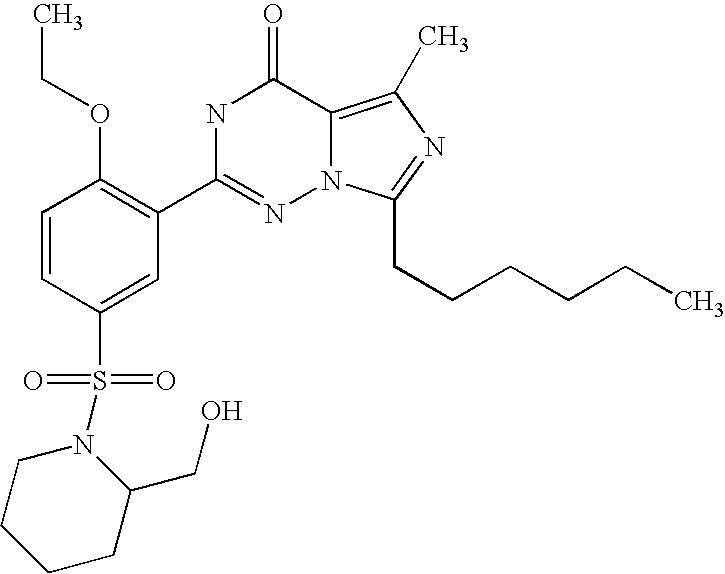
C1=CC(S(N2CCCCC2CO)(=O)=O)=CC(C2=NN3C(=C(C)N=C3CCCCCC)C(=O)N2)=C1OCC
